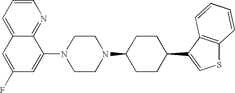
C1=C2C(=NC=C1)C(N1CCN(C3CCC(C4=CSC5=C4C=CC=C5)CC3)CC1)=CC(F)=C2
